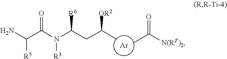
[Ar].CC([N(RT)2])=O.C(CC(C)[OR2])([R6])N(C(=O)C([R5])N)[R3]
